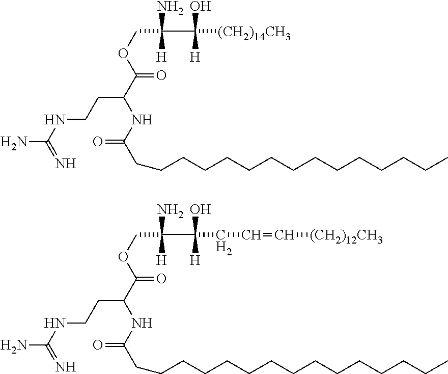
NC(NCCC(C(OCC(C([(CH2)14CH3])(O)[H])(N)[H])=O)NC(CCCCCCCCCCCCCCC)=O)=N.NC(NCCC(C(OCC(C(CC=C[(CH2)12CH3])(O)[H])(N)[H])=O)NC(CCCCCCCCCCCCCCC)=O)=N
